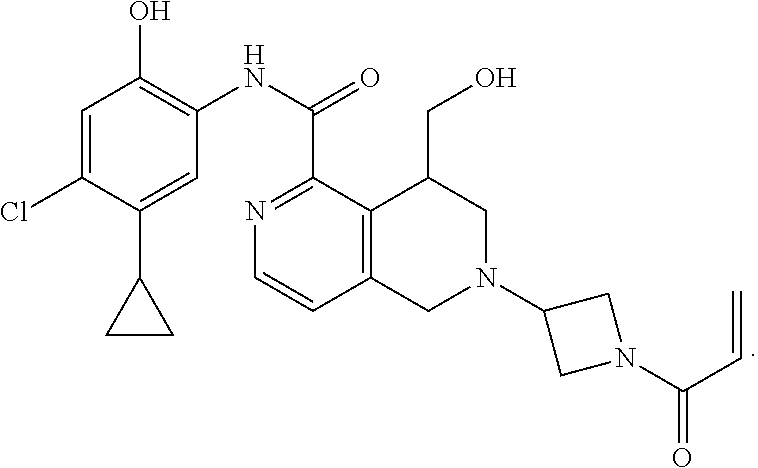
N1=C(C(NC2=C(O)C=C(Cl)C(C3CC3)=C2)=O)C2=C(C=C1)CN(C1CN(C(C=C)=O)C1)CC2CO
